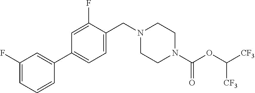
C1(C2=CC(F)=CC=C2)=CC=C(CN2CCN(C(OC([CF3])[CF3])=O)CC2)C(F)=C1
